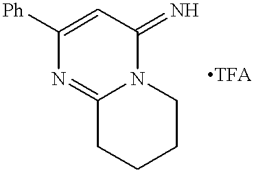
C1([Ph])=CC(=N)N2C(=N1)CCCC2
